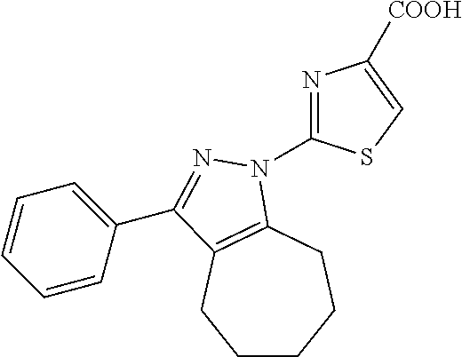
C1(C2=NN(C3=NC([COOH])=CS3)C3=C2CCCCC3)=CC=CC=C1
